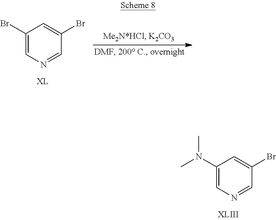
C1(N(C)C)=CN=CC(Br)=C1.C1(Br)=CN=CC(Br)=C1
